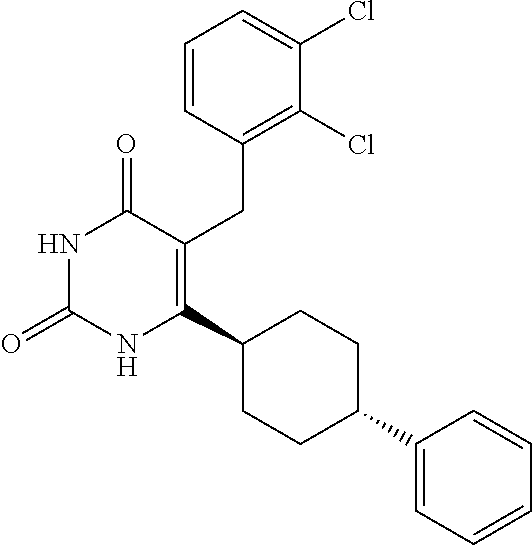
C1=CC(CC2=C(C3CCC(C4=CC=CC=C4)CC3)NC(=O)NC2=O)=C(Cl)C(Cl)=C1
